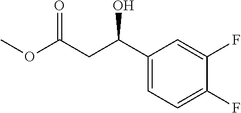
C1(C(CC(OC)=O)O)=CC=C(F)C(F)=C1
